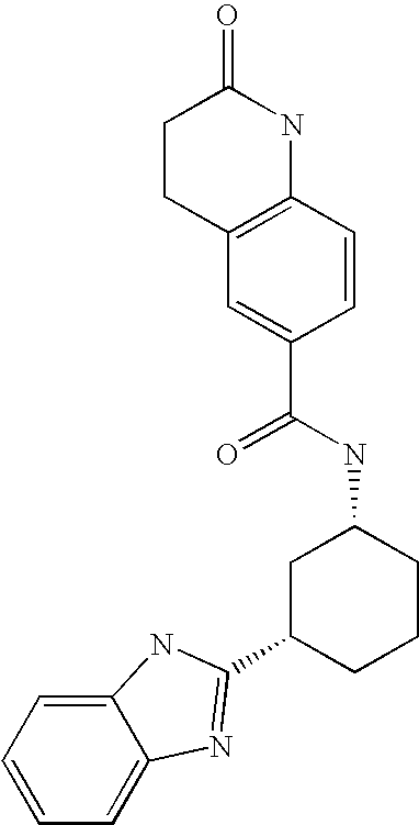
C1=CC=C2C(=C1)NC(C1CCCC(NC(C3=CC4=C(C=C3)NC(=O)CC4)=O)C1)=N2
